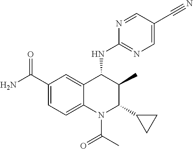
C1(C(N)=O)=CC=C2C(=C1)C(NC1=NC=C(C#N)C=N1)C(C)C(C1CC1)N2C(C)=O
